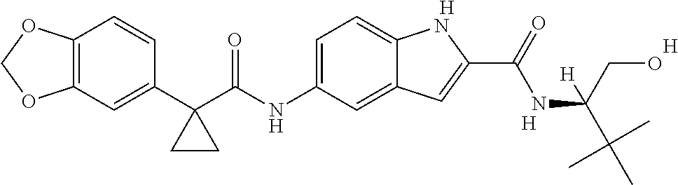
C12=C(C=C(C3(C(NC4=CC=C5C(=C4)C=C(C(NC(CO)([H])C(C)(C)C)=O)N5)=O)CC3)C=C1)OCO2.[H].[H].[H]
